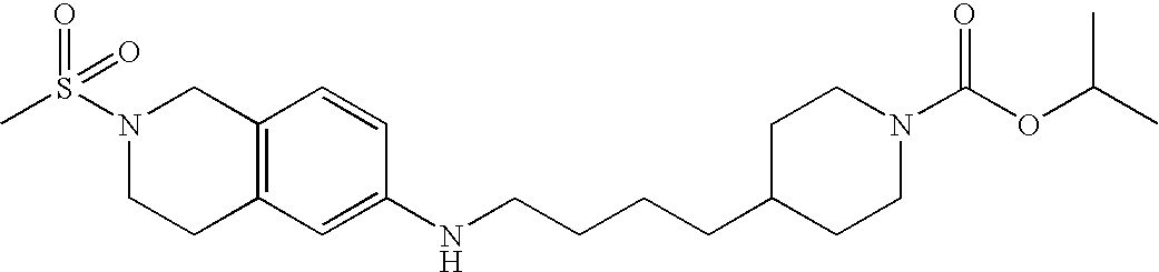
C1C2=C(CN(S(C)(=O)=O)C1)C=CC(NCCCCC1CCN(C(=O)OC(C)C)CC1)=C2
